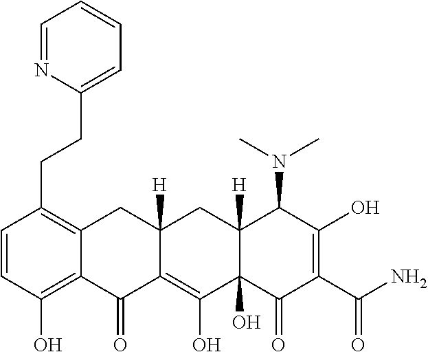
C1=CC(O)=C2C(=C1CCC1=CC=CC=N1)CC1([H])C(=C(O)C3(O)C([H])(C1)C(N(C)C)C(O)=C(C(N)=O)C3=O)C2=O
